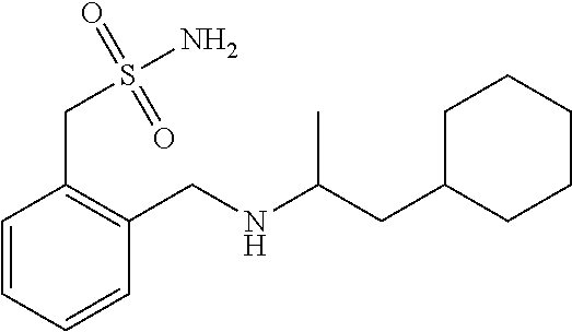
C1C(CC(NCC2=C(CS(N)(=O)=O)C=CC=C2)C)CCCC1
